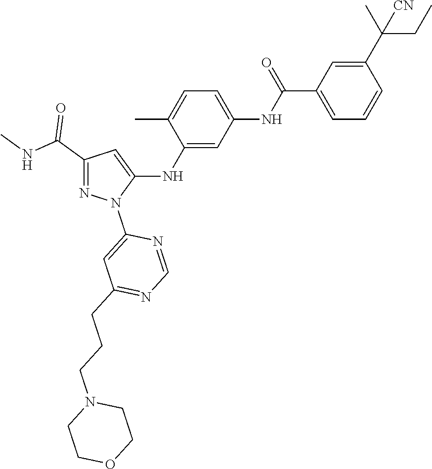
C1(C(NC)=O)=NN(C2=CC(CCCN3CCOCC3)=NC=N2)C(NC2=CC(NC(C3=CC=CC(C(C)(CC)[CN])=C3)=O)=CC=C2C)=C1
